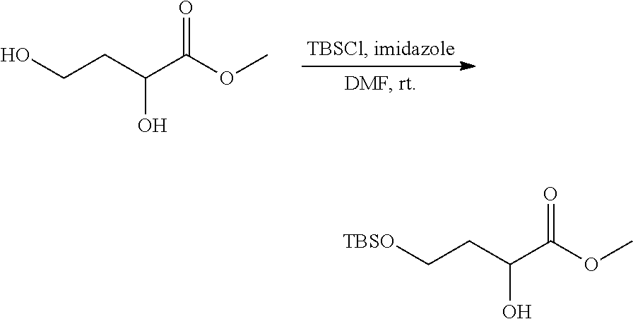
OCCC(C(OC)=O)O.[TBSO]CCC(C(OC)=O)O
